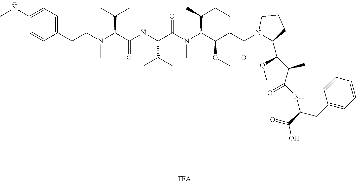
C(CN(C)C(C(=O)NC(C(C)C)C(N(C)C(C(OC)CC(=O)N1C(C(C(C(NC(C(=O)O)CC2=CC=CC=C2)=O)C)OC)CCC1)C(C)CC)=O)C(C)C)C1=CC=C(NC)C=C1
